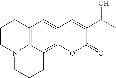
C12=C3C(=C4C(=C1)C=C(C(C)O)C(=O)O4)CCCN3CCC2
